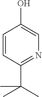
C1=CC(C(C)(C)C)=NC=C1O
